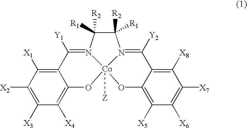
C1([R2])([R1])C([R1])([R2])N2=C([Y2])C3=C([X8])C([X7])=C([X6])C([X5])=C3O[Co]23([Z])N1=C([Y1])C1=C([X1])C([X2])=C([X3])C([X4])=C1O3
